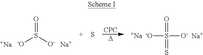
O=S([O-])[-O].[Na].[Na].[CPC].[D].O=S([O-])([-O])=S.[Na].[Na].S
